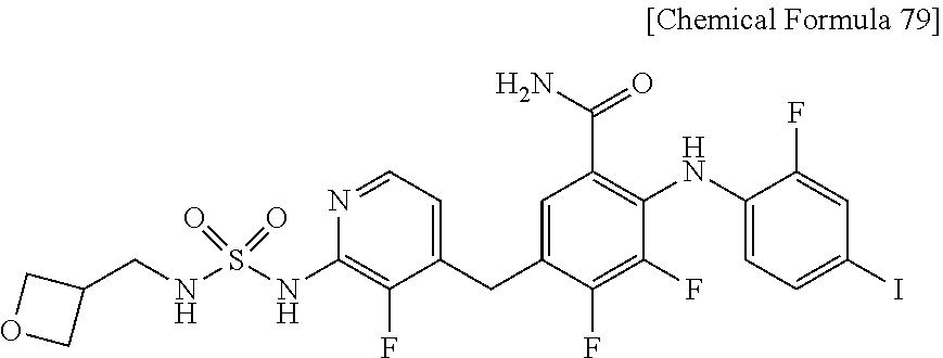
C1(NC2=C(C(N)=O)C=C(CC3=CC=NC(NS(NCC4COC4)(=O)=O)=C3F)C(F)=C2F)=CC=C(I)C=C1F
